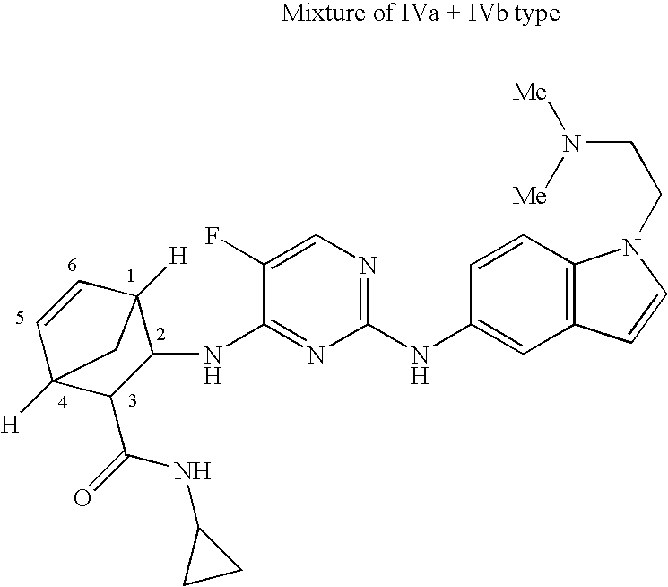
C1(NC2=CC3=C(C=C2)N(CCN([Me])[Me])C=C3)=NC=C(F)C(NC2C3([H])C=CC([H])(C2C(=O)NC2CC2)C3)=N1
